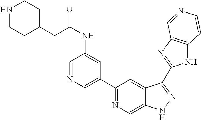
C1(C2=NC=C3C(=C2)C(C2=NC4=C(N2)C=CN=C4)=NN3)=CN=CC(NC(CC2CCNCC2)=O)=C1
